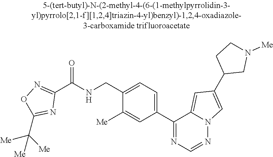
C1(CNC(C2=NOC(C([Me])([Me])[Me])=N2)=O)=CC=C(C2=NC=NN3C2=CC(C2CN([Me])CC2)=C3)C=C1[Me]
